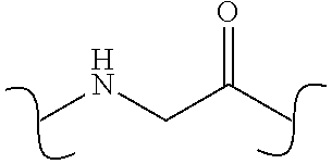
C(C)(CNC)=O
